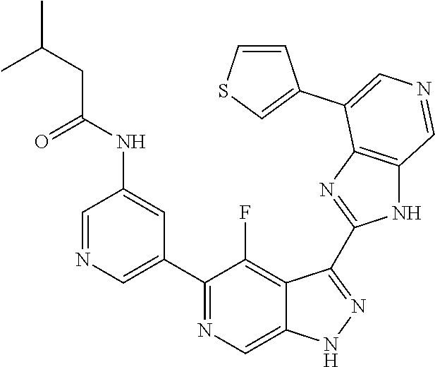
C1(C2=CN=CC(NC(CC(C)C)=O)=C2)=NC=C2C(=C1F)C(C1=NC3=C(N1)C=NC=C3C1=CSC=C1)=NN2
